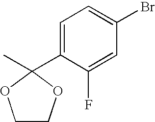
C1=C(C2(C)OCCO2)C(F)=CC(Br)=C1
